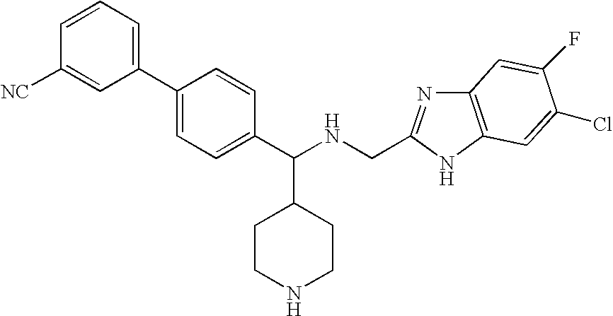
C1=CC([NC])=CC(C2=CC=C(C(NCC3=NC4=C(N3)C=C(Cl)C(F)=C4)C3CCNCC3)C=C2)=C1
